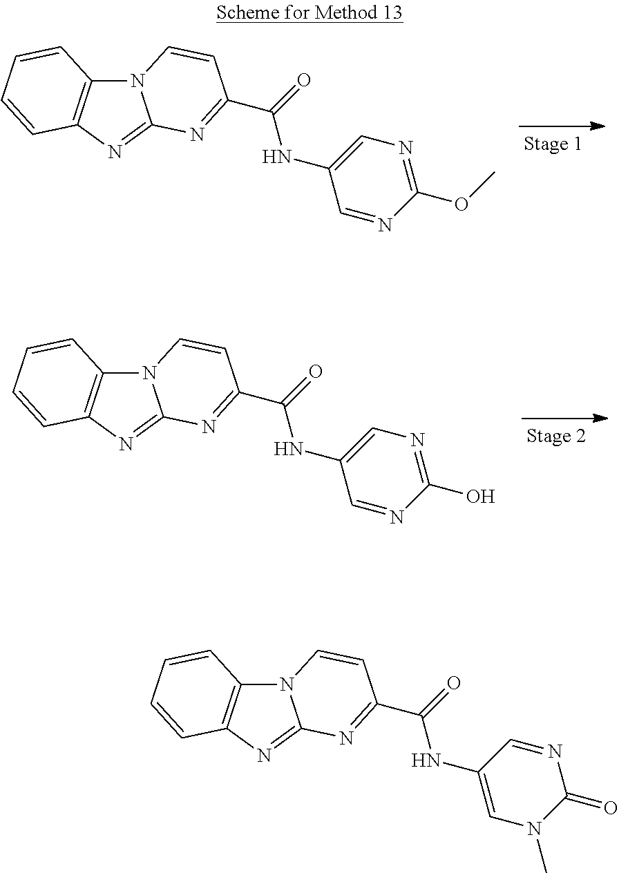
N12C3=C(N=C1N=C(C(=O)NC1=CN=C(OC)N=C1)C=C2)C=CC=C3.N12C3=C(N=C1N=C(C(=O)NC1=CN=C(O)N=C1)C=C2)C=CC=C3.N12C3=C(N=C1N=C(C(=O)NC1=CN(C)C(=O)N=C1)C=C2)C=CC=C3
